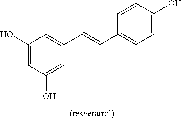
C1(O)=CC(O)=CC(C=CC2=CC=C([OH])C=C2)=C1
